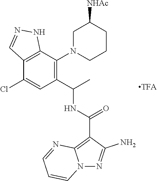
C12=C(C(N3CCCC([NHAc])C3)=C(C(C)NC(C3=C4N(N=C3N)C=CC=N4)=O)C=C1Cl)NN=C2
